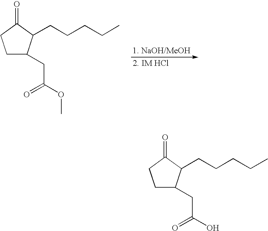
C1C(CC(=O)OC)C(CCCCC)C(=O)C1.C1C(CC(=O)O)C(CCCCC)C(=O)C1
